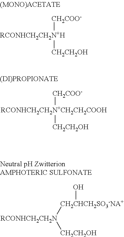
[RCONHCH2CH2N+H]([CH2COO-])[CH2CH2OH].[RCONHCH2CH2N+CH2CH2COOH]([CH2COO-])[CH2CH2OH].[RCONHCH2CH2N]([CH2CHCH2SO3-NA+]O)[CH2CH2OH]
